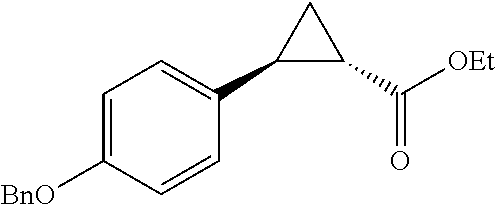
C1=C([BnO])C=CC(C2C(C([OEt])=O)C2)=C1
